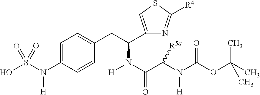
N(C1=CC=C(CC(C2=CSC([R4])=N2)N(C(=O)C(N(C(OC(C)(C)C)=O)[H])[R5a])[H])C=C1)(S(O)(=O)=O)[H]
